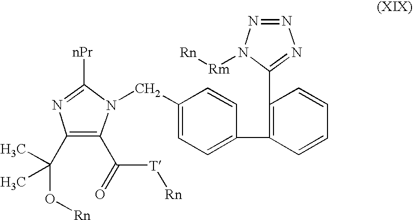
C(C1=CC=C(C2=C(C3=NN=NN3[Rm][Rn])C=CC=C2)C=C1)N1C(C([T][Rn])=O)=C(C(O[Rn])(C)C)N=C1[nPr]
